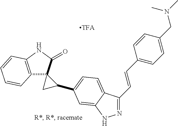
C12=C(NC(=O)C13CC3C1=CC=C3C(C=CC4=CC=C(CN(C)C)C=C4)=NNC3=C1)C=CC=C2
